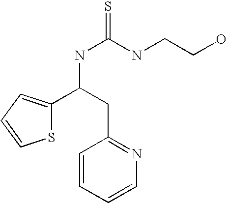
S1C(C(NC(=S)NCCO)CC2=NC=CC=C2)=CC=C1
